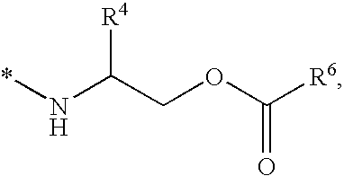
*NC(COC([R6])=O)[R4]
